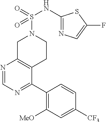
S(N1CC2=C(CC1)C(C1=C([MeO])C=C([CF3])C=C1)=NC=N2)(NC1=NC=C(F)S1)(=O)=O
